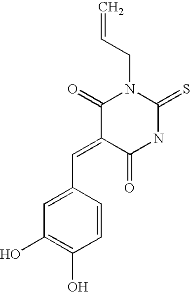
C(=C1C(=O)N(CC=C)C(=S)NC1=O)C1=CC(O)=C(O)C=C1
